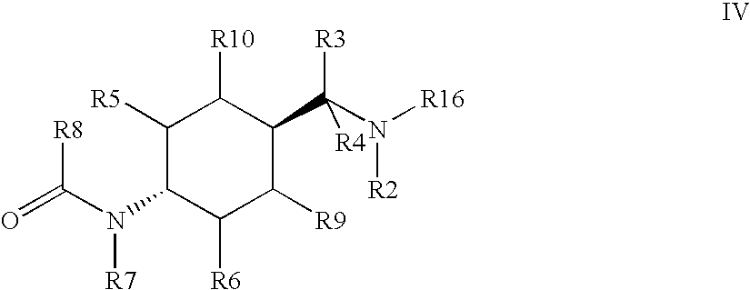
[R16]N(C(C1C([R10])C([R5])C(N(C(=O)[R8])[R7])C([R6])C1[R9])([R3])[R4])[R2]
